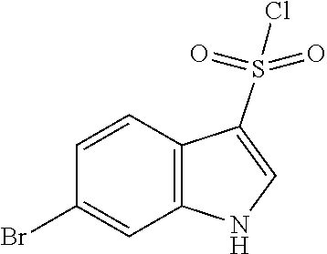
C1=C(Br)C=CC2=C1NC=C2S(=O)(=O)Cl
